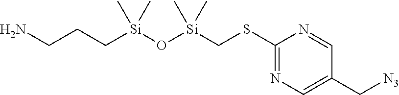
C1(SC[Si](O[Si](CCCN)(C)C)(C)C)=NC=C(C[N3])C=N1
